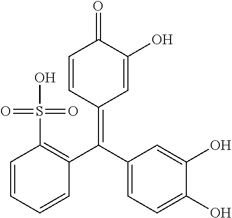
C1=CC=CC(C(C2=CC=C(O)C(O)=C2)=C2C=C(O)C(=O)C=C2)=C1S(O)(=O)=O
